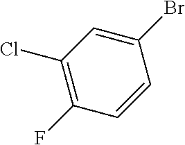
C1(Br)=CC(Cl)=C(F)C=C1
